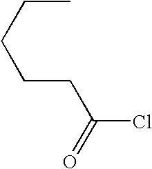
C(Cl)(CCCCC)=O
